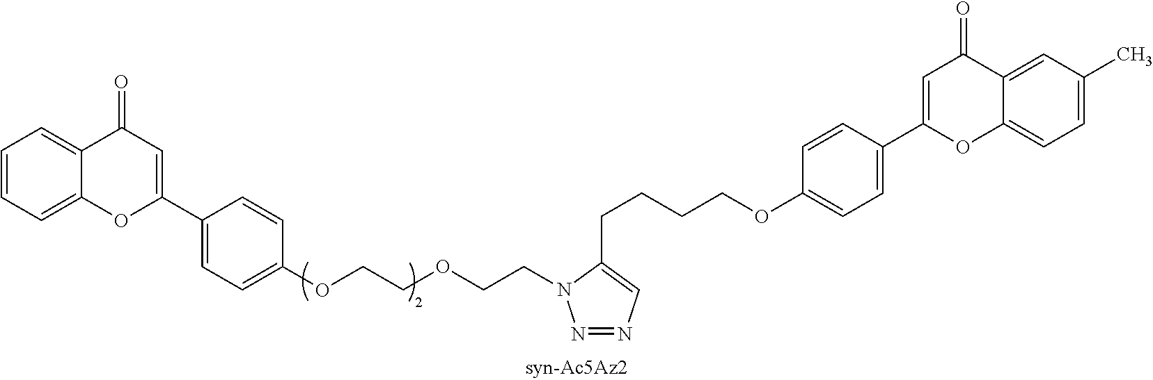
C1=CC=C2C(=C1)C(=O)C=C(C1=CC=C(OCCOCCN3N=NC=C3CCCCOC3=CC=C(C4=CC(=O)C5=CC(C)=CC=C5O4)C=C3)C=C1)O2
